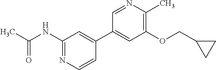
CC(NC1=NC=CC(C2=CC(OCC3CC3)=C(C)N=C2)=C1)=O
